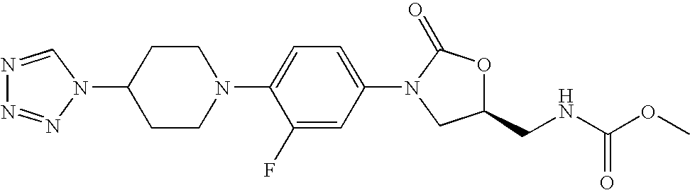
N1=CN(C2CCN(C3=CC=C(N4C(=O)OC(CNC(OC)=O)C4)C=C3F)CC2)N=N1
